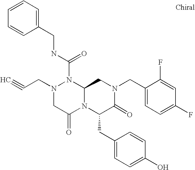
N(C(N1N(CC#C)CC(=O)N2C1CN(CC1=CC=C(F)C=C1F)C(=O)C2CC1=CC=C(O)C=C1)=O)CC1=CC=CC=C1
